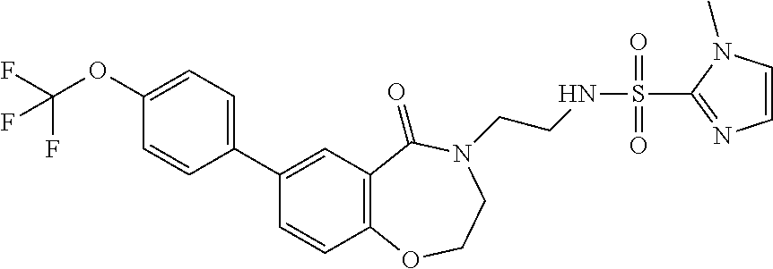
C1(C2=CC3=C(C=C2)OCCN(CCNS(=O)(=O)C2=NC=CN2C)C3=O)=CC=C(OC(F)(F)F)C=C1
